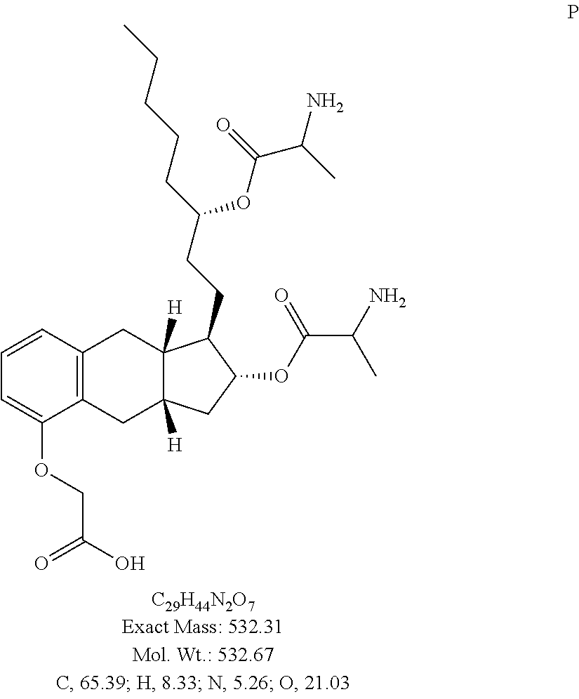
C12=C(C=CC=C1OCC(O)=O)CC1([H])C([H])(C2)CC(OC(C(N)C)=O)C1CCC(CCCCC)OC(C(C)N)=O
